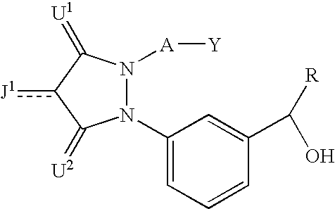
N1(C2=CC=CC(C(O)[R])=C2)N([A][Y])C(=[U1])c([J1])C1=[U2]
